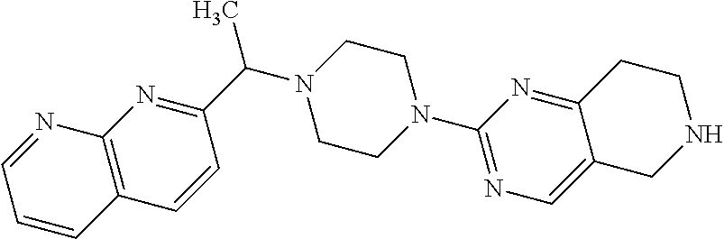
CC(C1=NC2=C(C=C1)C=CC=N2)N1CCN(C2=NC=C3C(=N2)CCNC3)CC1
